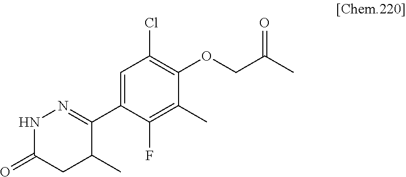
C1(C2=NNC(=O)CC2C)=CC(Cl)=C(OCC(C)=O)C(C)=C1F
